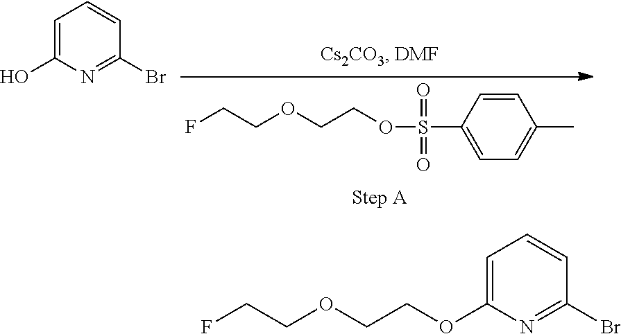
FCCOCCOS(C1=CC=C(C)C=C1)(=O)=O.C1=C(O)N=C(Br)C=C1.FCCOCCOC1=CC=CC(Br)=N1
